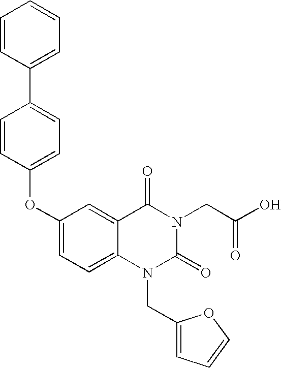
C1=CC(C2=CC=C(OC3=CC=C4C(=C3)C(=O)N(CC(O)=O)C(=O)N4CC3=CC=CO3)C=C2)=CC=C1
